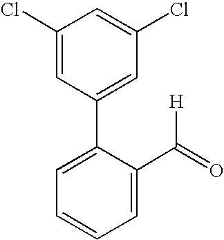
C1(C2=CC=CC=C2C([H])=O)=CC(Cl)=CC(Cl)=C1
